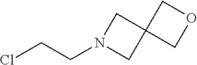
N1(CCCl)CC2(C1)COC2
